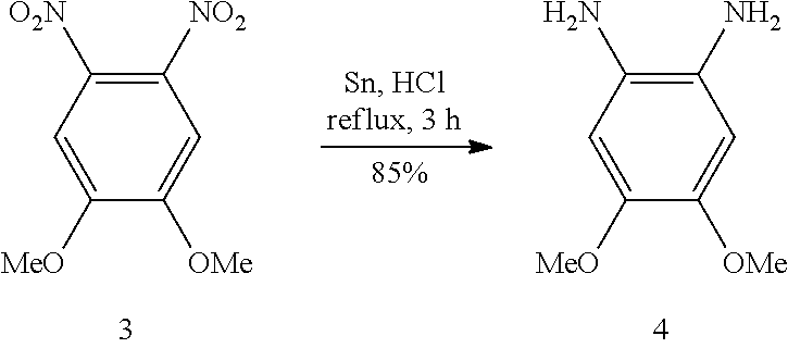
C1([MeO])=CC([O2N])=C([NO2])C=C1[OMe].C1([MeO])=CC(N)=C(N)C=C1[OMe]
